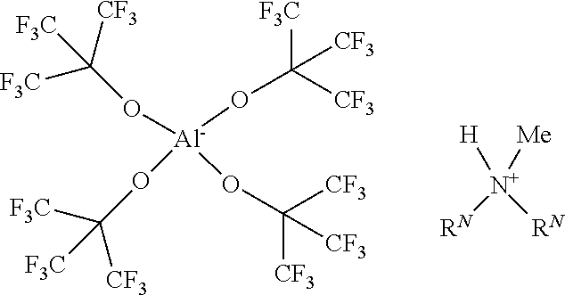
[F3C]C(O[Al](OC([CF3])([CF3])[CF3])(OC([CF3])([F3C])[F3C])OC([F3C])([CF3])[F3C])([CF3])[CF3].[RN][N+]([H])([RN])[Me]
